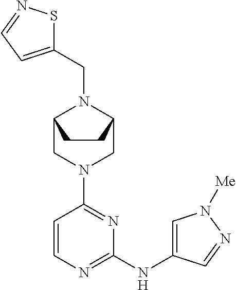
C1=CN=C(NC2=CN([Me])N=C2)N=C1N1CC2N(CC3=CC=NS3)C(C1)CC2
